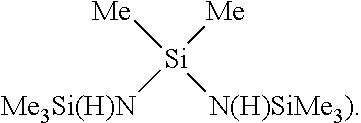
[Si]([Me])([Me])([Me3Si(H)N])[N(H)SiMe3)]
